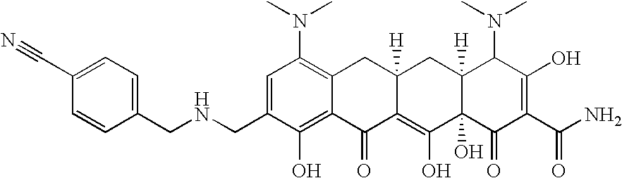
N(CC1=CC(N(C)C)=C2C(=C1O)C(=O)C1=C(O)C3(O)C([H])(CC1([H])C2)C(N(C)C)C(O)=C(C(N)=O)C3=O)CC1=CC=C(C#N)C=C1
